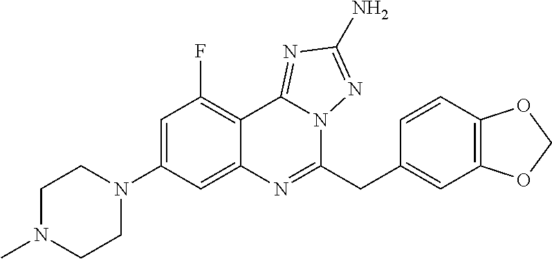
C1=C(N2CCN(C)CC2)C=C2C(=C1F)C1=NC(N)=NN1C(CC1=CC3=C(C=C1)OCO3)=N2
